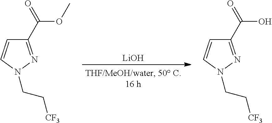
[LiOH].C1(C(OC)=O)=NN(CC[CF3])C=C1.C1(C(O)=O)=NN(CC[CF3])C=C1
